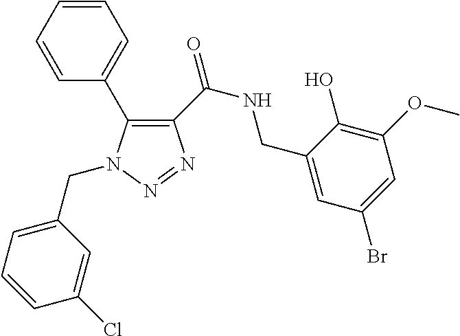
C1(CN2C(C3=CC=CC=C3)=C(C(=O)NCC3=CC(Br)=CC(OC)=C3O)N=N2)=CC=CC(Cl)=C1
